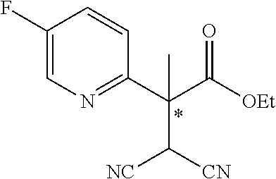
C1(C(C([OEt])=O)(C)C([CN])[NC])=NC=C(F)C=C1
